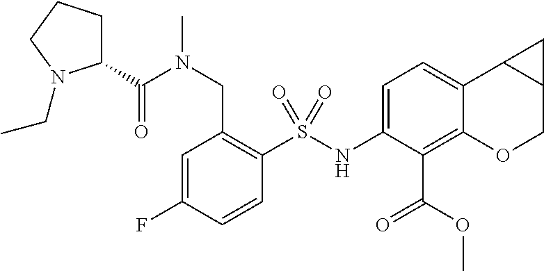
C1(NS(C2=C(CN(C(C3CCCN3CC)=O)C)C=C(F)C=C2)(=O)=O)=CC=C2C(=C1C(=O)OC)OCC1C2C1
